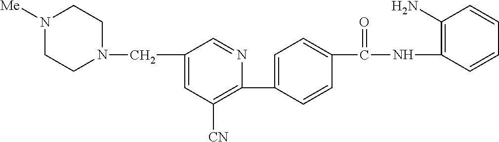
C1(C2=CC=C(C(NC3=C(N)C=CC=C3)=O)C=C2)=C([CN])C=C(CN2CCN([Me])CC2)C=N1
